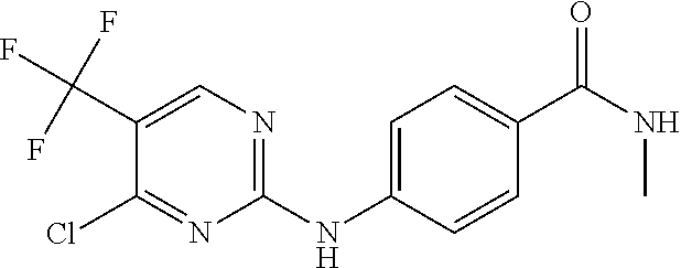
C1=C(C(F)(F)F)C(Cl)=NC(NC2=CC=C(C(NC)=O)C=C2)=N1
